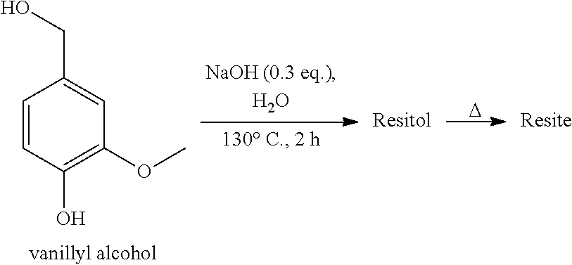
C1=CC(O)=C(OC)C=C1CO.[D]
